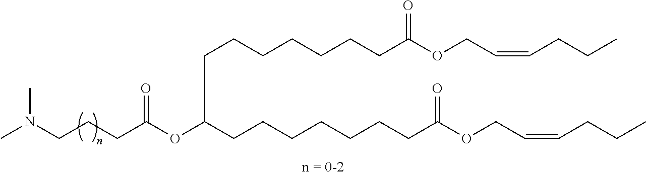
CN(CCCC(OC(CCCCCCCC(OCC=CCCC)=O)CCCCCCCC(OCC=CCCC)=O)=O)C
